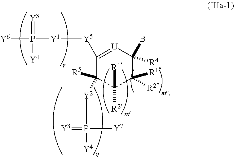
C1([Y5][Y1]P([Y6])(=[Y3])[Y4])=[U]C(B)([R4])C([R1])([R2])C([R2])([R1])C1([Y2]P([Y4])(=[Y3])[Y7])[R5]
